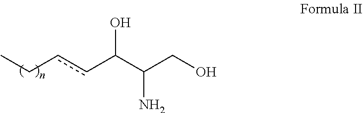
OC(C(CO)N)ccCC
